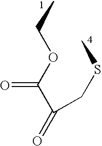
O=C(C(OCC)=O)CSC
